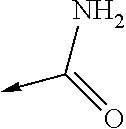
NC(=O)->C
